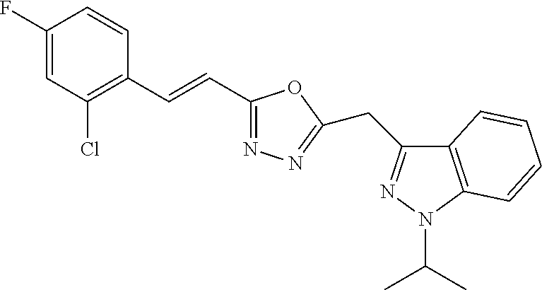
C1(F)=CC(Cl)=C(C=CC2=NN=C(CC3=NN(C(C)C)C4=C3C=CC=C4)O2)C=C1
